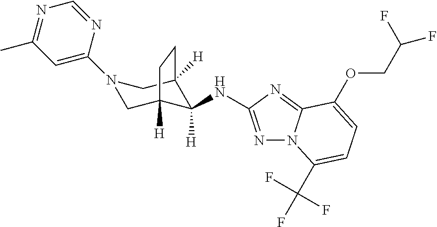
N1=C(NC2([H])C3([H])CN(C4=CC(C)=NC=N4)CC2([H])CC3)N=C2N1C(C(F)(F)F)=CC=C2OCC(F)F
